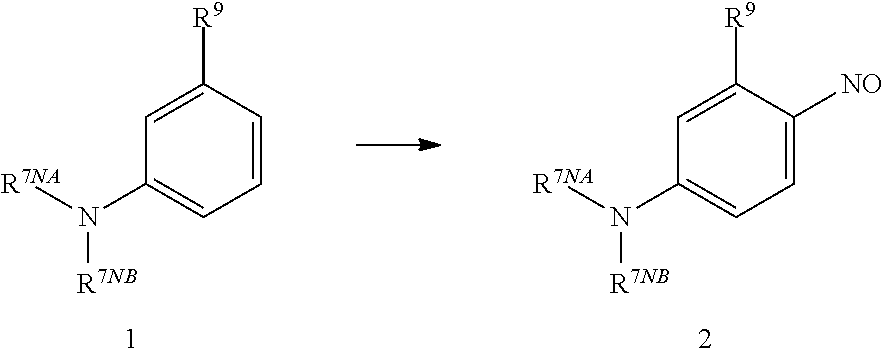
[R7NA]N(C1=CC=CC([R9])=C1)[R7NB].[R7NA]N(C1=CC=C([NO])C([R9])=C1)[R7NB]
